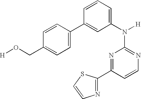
N1=C(N([H])C2=CC=CC(C3=CC=C(CO[H])C=C3)=C2)N=C(C2=NC=CS2)C=C1
